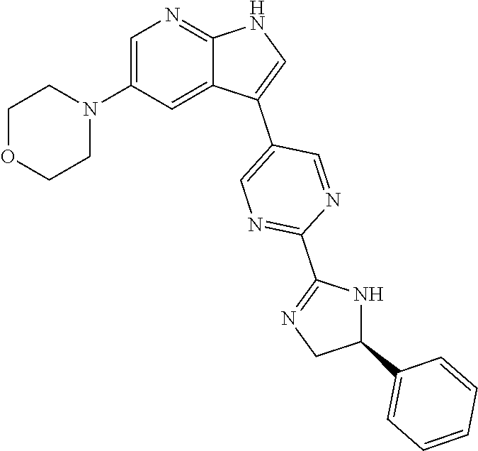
C1OCCN(C2=CN=C3C(=C2)C(C2=CN=C(C4=NCC(C5=CC=CC=C5)N4)N=C2)=CN3)C1
